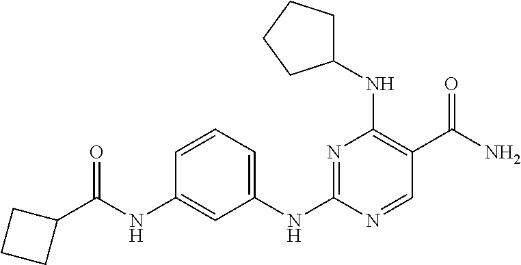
C1(NC2=NC(NC3CCCC3)=C(C(N)=O)C=N2)=CC=CC(NC(C2CCC2)=O)=C1
